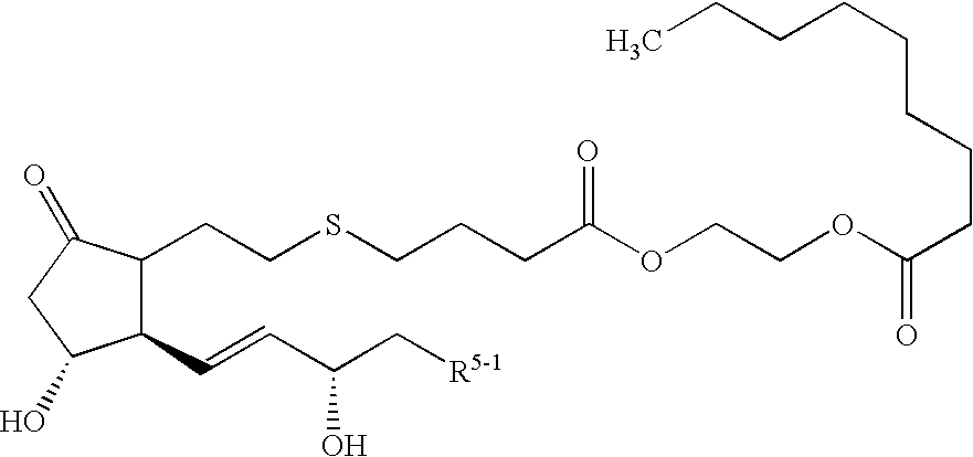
C(SCCC1C(C=CC(C[R5-1])O)C(O)CC1=O)CCC(OCCOC(CCCCCCCC)=O)=O
